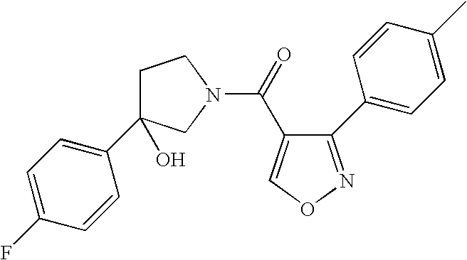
C1(F)=CC=C(C2(O)CCN(C(=O)C3=CON=C3C3=CC=C(C)C=C3)C2)C=C1
